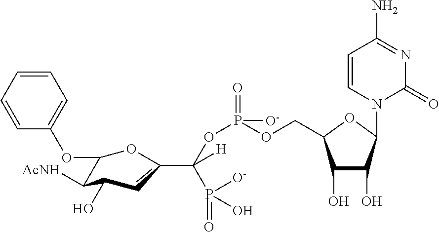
C1(O)C(O)C(N2C(=O)N=C(N)C=C2)OC1COP(OC(C1OC(OC2=CC=CC=C2)C([AcNH])C(O)C1)(P(=O)(O)[O-])[H])([O-])=O
